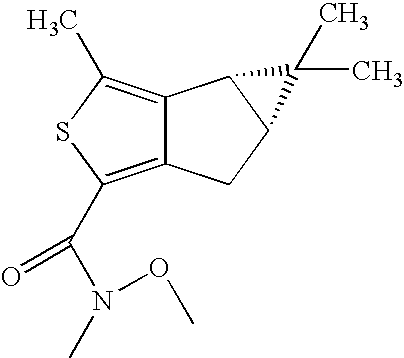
C12=C(C(N(C)OC)=O)SC(C)=C1C1C(C2)C1(C)C
